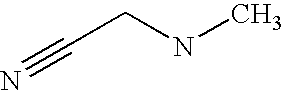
C(CNC)#N
